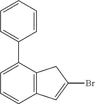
C1=CC2=C(C(C3=CC=CC=C3)=C1)CC(Br)=C2
